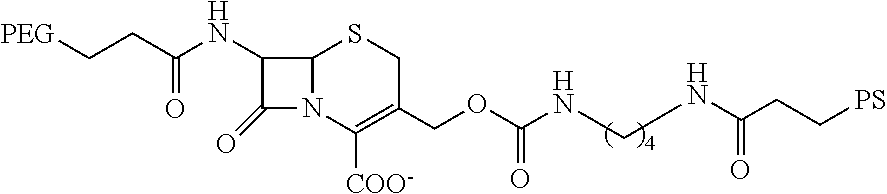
C12N(C([COO-])=C(COC(NCNC(=O)CC[PS])=O)CS1)C(=O)C2NC(CC[PEG])=O
